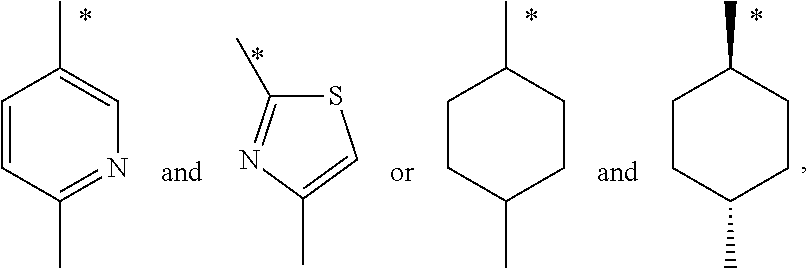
C1CC(C)CCC1C.C1=CC(C)=NC=C1C.C1CC(C)CCC1C.S1C(C)=NC(C)=C1
